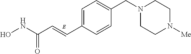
C(C1=CC=C(C=CC(NO)=O)C=C1)N1CCN([Me])CC1
